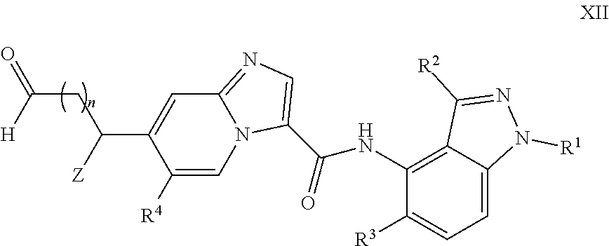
C12=NC=C(C(NC3=C4C(=CC=C3[R3])N([R1])N=C4[R2])=O)N1C=C([R4])C(C([Z])CC(=O)[H])=C2
